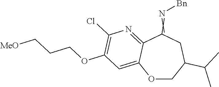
O1CC(C(C)C)CC(=N[Bn])C2=NC(Cl)=C(OCCC[MeO])C=C12
